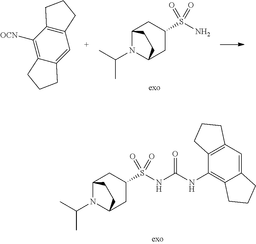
N(C(NC1=C2C(=CC3=C1CCC3)CCC2)=O)S(=O)(=O)C1CC2N(C(C)C)C(C1)CC2.C12=C([OCN])C3=C(C=C1CCC2)CCC3.NS(=O)(=O)C1CC2N(C(C)C)C(C1)CC2
